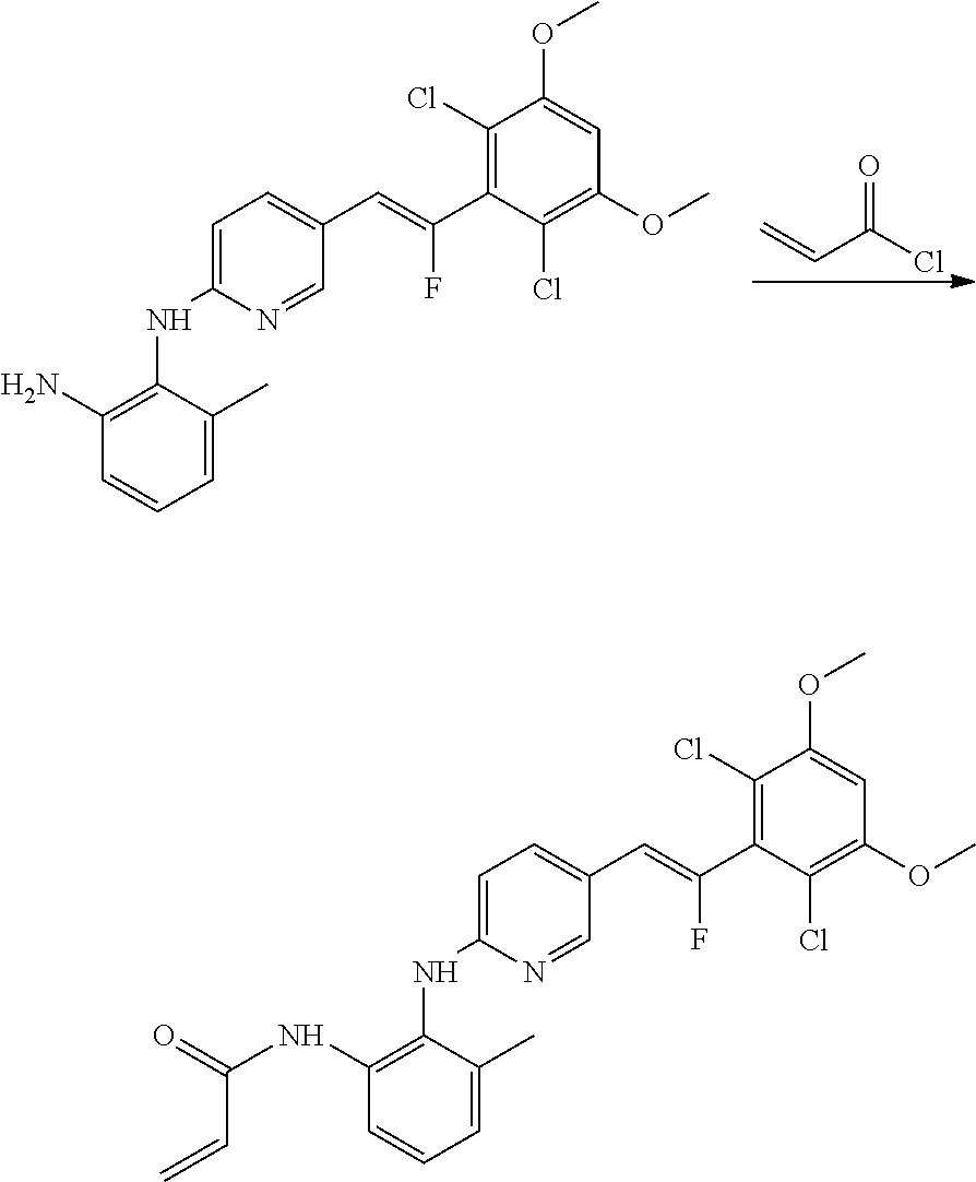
C1=CC=C(C)C(NC2=CC=C(C=C(C3=C(Cl)C(OC)=CC(OC)=C3Cl)F)C=N2)=C1N.C=CC(Cl)=O.C1=CC=C(C)C(NC2=CC=C(C=C(C3=C(Cl)C(OC)=CC(OC)=C3Cl)F)C=N2)=C1NC(=O)C=C
